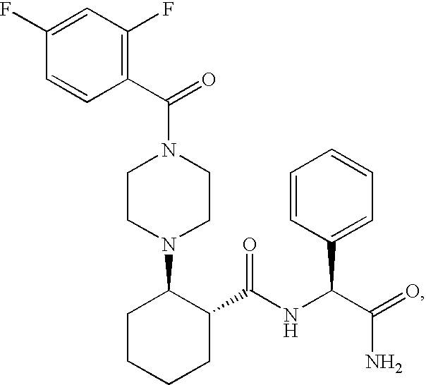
C1CN(C2CCCCC2C(NC(C(=O)N)C2=CC=CC=C2)=O)CCN1C(C1=C(F)C=C(F)C=C1)=O
